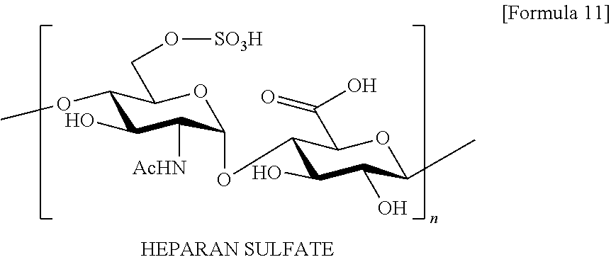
C1(OC)C(O)C([AcHN])C(OC2C(O)C(O)C(C)OC2C(=O)O)OC1CO[SO3H]
